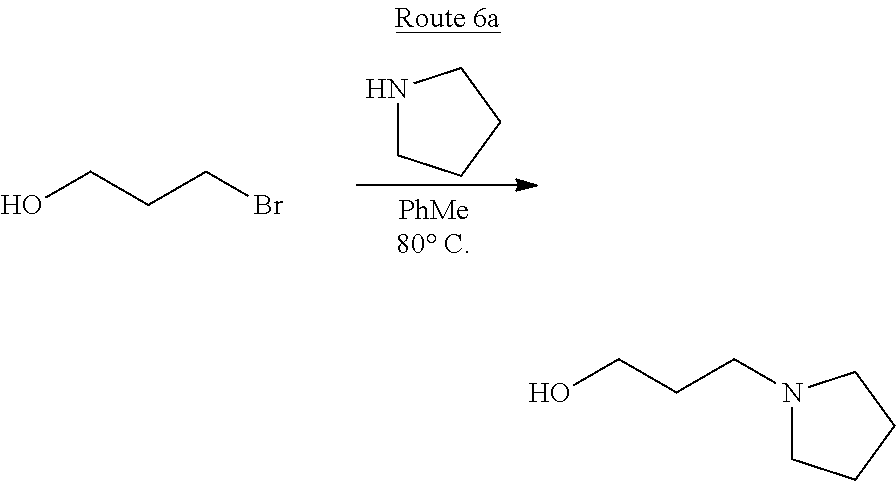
N1CCCC1.OCCCBr.C1CCCN1CCCO
